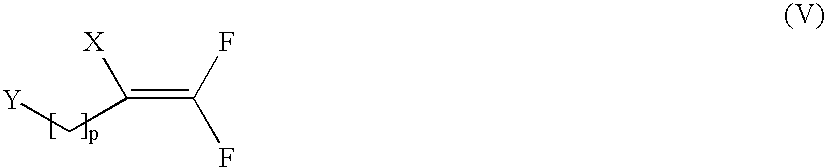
C(C(=C(F)F)[X])[Y]
